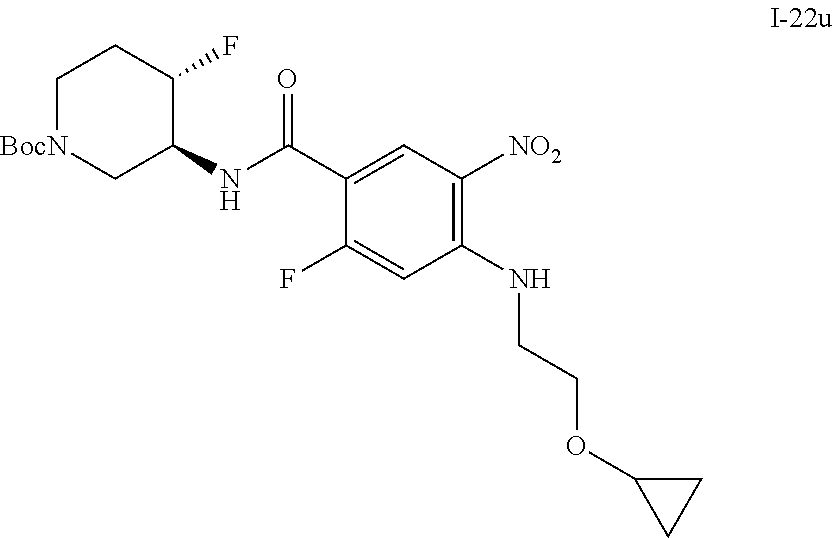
C1[BocN]CC(NC(C2=CC([NO2])=C(NCCOC3CC3)C=C2F)=O)C(F)C1
